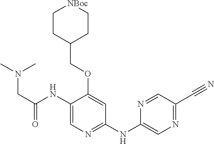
C1(NC2=CN=C(C#N)C=N2)=NC=C(NC(CN(C)C)=O)C(OCC2CC[NBoc]CC2)=C1
